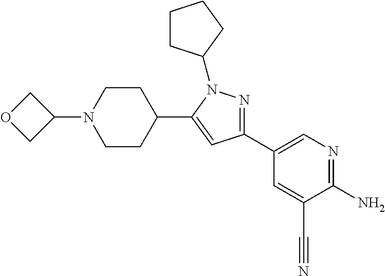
N1=C(C2=CN=C(N)C(C#N)=C2)C=C(C2CCN(C3COC3)CC2)N1C1CCCC1
